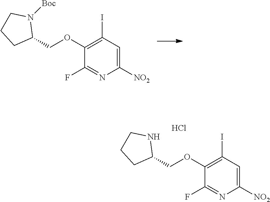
C1([NO2])=CC(I)=C(OCC2N([Boc])CCC2)C(F)=N1.C1([NO2])=CC(I)=C(OCC2NCCC2)C(F)=N1.Cl
